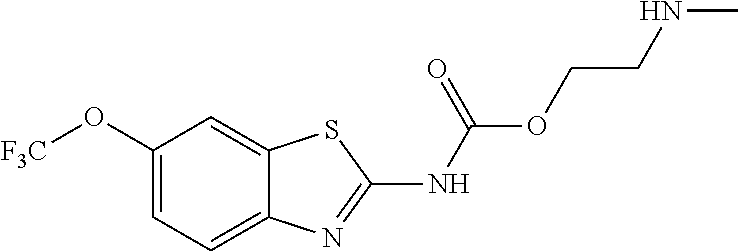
C1(O[F3C])=CC=C2C(=C1)SC(NC(OCCNC)=O)=N2
